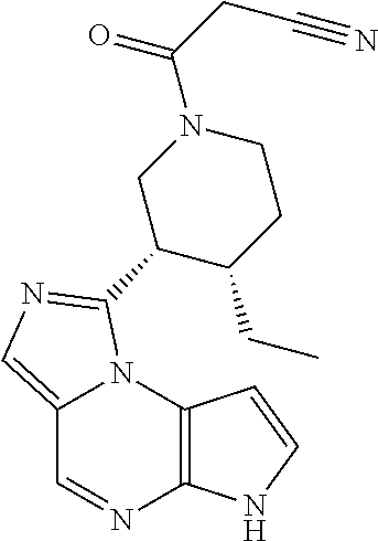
C12=CN=C(C3C(CC)CCN(C(CC#N)=O)C3)N1C1=C(N=C2)NC=C1
